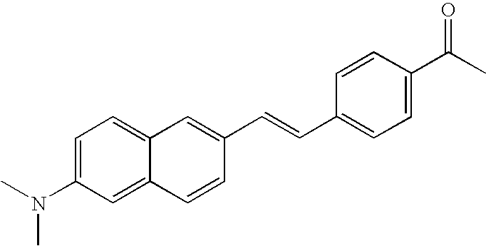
C12=CC=C(N(C)C)C=C1C=CC(C=CC1=CC=C(C(C)=O)C=C1)=C2
